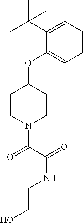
N1(C(C(=O)NCCO)=O)CCC(OC2=CC=CC=C2C(C)(C)C)CC1
